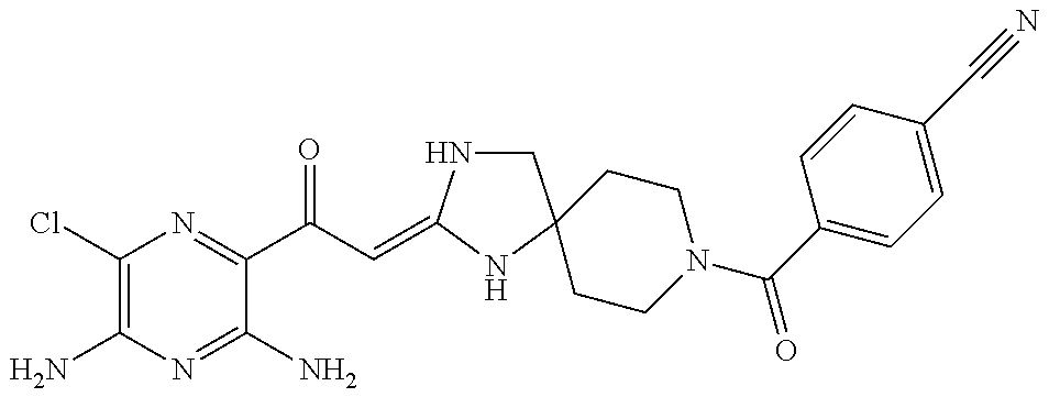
C1(Cl)=C(N)N=C(N)C(C(C=C2NCC3(N2)CCN(C(C2=CC=C(C#N)C=C2)=O)CC3)=O)=N1
